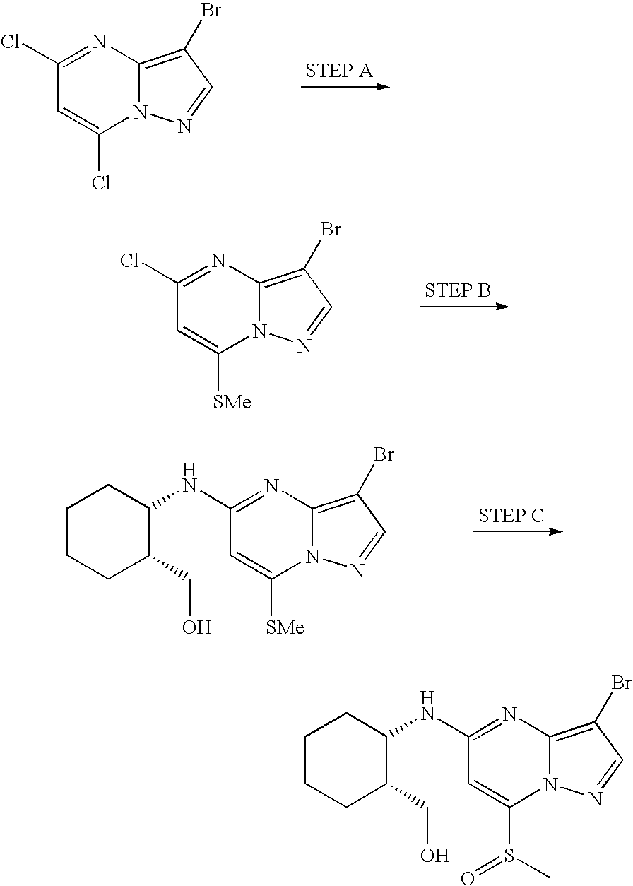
C1(Cl)=NC2=C(Br)C=NN2C(Cl)=C1.C1(Cl)=NC2=C(Br)C=NN2C([SMe])=C1.C1(NC2CCCCC2CO)=NC2=C(Br)C=NN2C([SMe])=C1.C1(NC2CCCCC2CO)=NC2=C(Br)C=NN2C(S(C)=O)=C1
